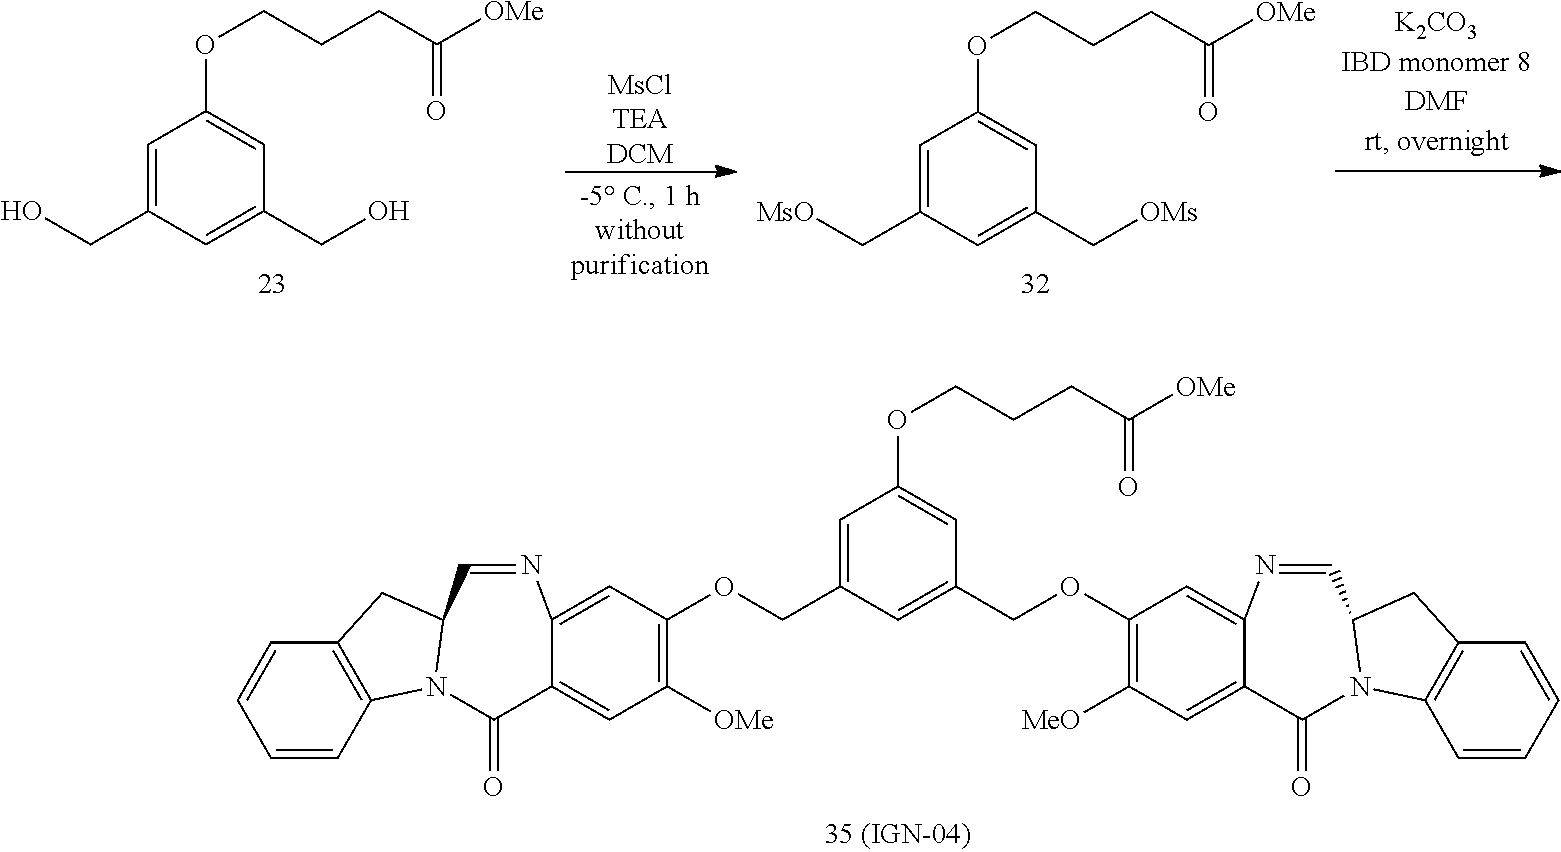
C1=C(CO)C=C(CO)C=C1OCCCC([OMe])=O.[MsClTEADCM].C1=C(C[MsO])C=C(C[OMs])C=C1OCCCC([OMe])=O.C1=C(COC2=C([OMe])C=C3C(=C2)N=CC2CC4=C(C=CC=C4)N2C3=O)C=C(COC2=C([MeO])C=C3C(=C2)N=CC2CC4=C(C=CC=C4)N2C3=O)C=C1OCCCC(=O)[OMe]
